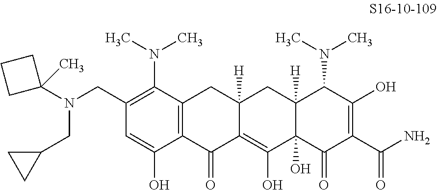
C12=C(C(N(C)C)=C(CN(C3(C)CCC3)CC3CC3)C=C1O)CC1([H])C(=C(O)C3(O)C([H])(C1)C(N(C)C)C(O)=C(C(N)=O)C3=O)C2=O
